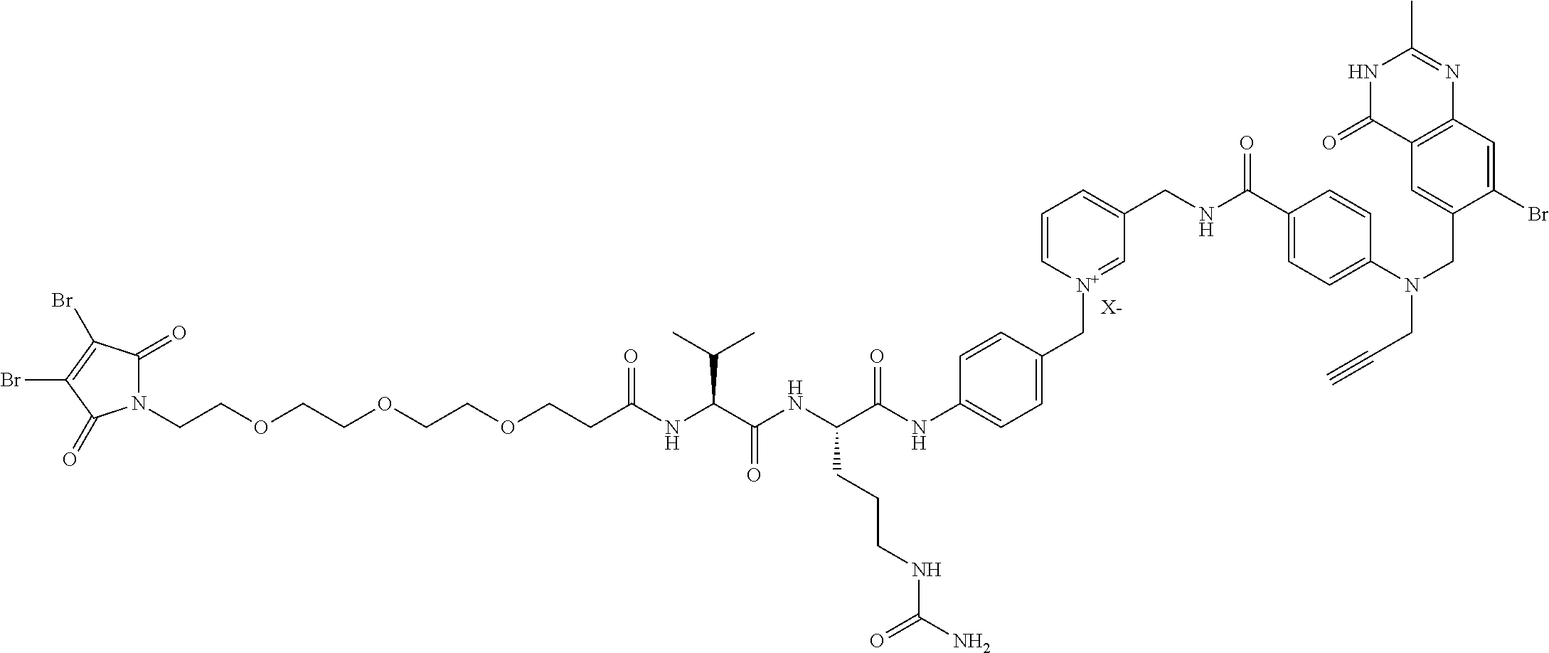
[X-].N1(CCOCCOCCOCCC(NC(C(NC(C(NC2=CC=C(C[N+]3=CC(CNC(C4=CC=C(N(CC5=CC6=C(C=C5Br)N=C(C)NC6=O)CC#C)C=C4)=O)=CC=C3)C=C2)=O)CCCNC(N)=O)=O)C(C)C)=O)C(=O)C(Br)=C(Br)C1=O
